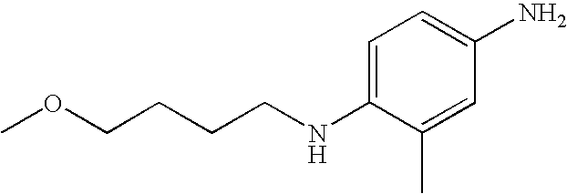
C1=C(NCCCCOC)C(C)=CC(N)=C1
